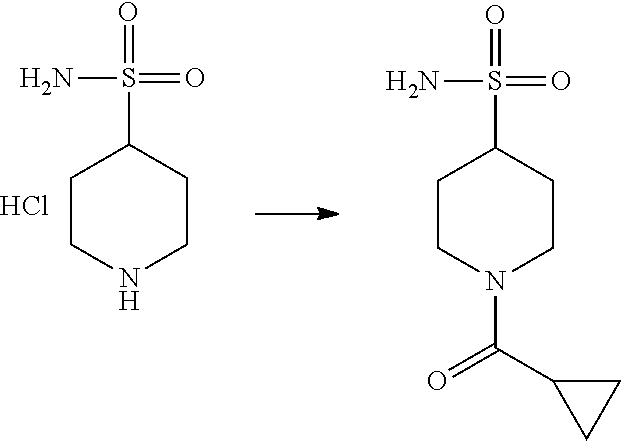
C1CNCCC1S(=O)(=O)N.Cl.C1CN(C(C2CC2)=O)CCC1S(=O)(=O)N
